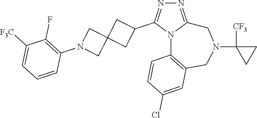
N1=C2N(C(C3CC4(C3)CN(C3=C(F)C([F3C])=CC=C3)C4)=N1)C1=C(CN(C3([CF3])CC3)C2)C=C(Cl)C=C1
